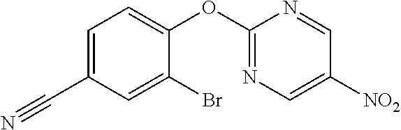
C1(C#N)=CC=C(OC2=NC=C([NO2])C=N2)C(Br)=C1
